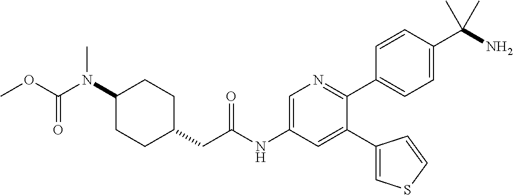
C1(N(C(OC)=O)C)CCC(CC(NC2=CN=C(C3=CC=C(C(N)(C)C)C=C3)C(C3=CSC=C3)=C2)=O)CC1
